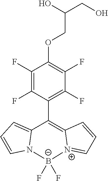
C1(F)=C(F)C(C2=C3[N+](=CC=C3)[B-](F)(F)N3C2=CC=C3)=C(F)C(F)=C1OCC(CO)O
